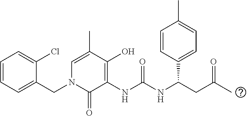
C1=CC=C(CN2C(=O)C(NC(NC(CC(C)=O)C3=CC=C(C)C=C3)=O)=C(O)C(C)=C2)C(Cl)=C1
